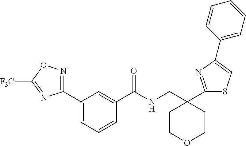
C1(C2=CC=CC(C(=O)NCC3(C4=NC(C5=CC=CC=C5)=CS4)CCOCC3)=C2)=NOC([F3C])=N1
